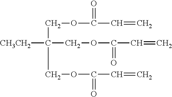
[CH3CH2]C(COC(=O)C=C)(COC(C=C)=O)COC(=O)C=C
